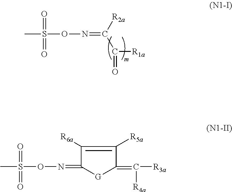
CS(ON=C(C([R1a])=O)[R2a])(=O)=O.CS(ON=C1[G]C(=C([R3a])[R4a])C([R5a])=C1[R6a])(=O)=O
